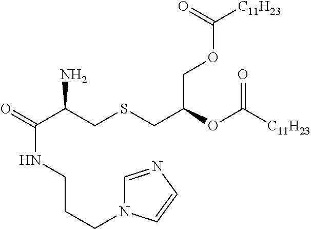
O=C(C(CSCC(OC([C11H23])=O)COC([C11H23])=O)N)NCCCN1C=NC=C1
